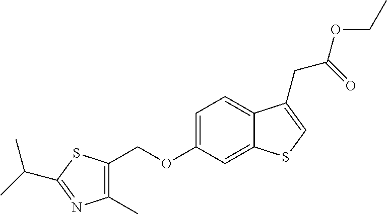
C(OC1=CC=C2C(=C1)SC=C2CC(=O)OCC)C1=C(C)N=C(C(C)C)S1
